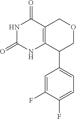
N1C(=O)NC2=C(C1=O)COCC2C1=CC=C(F)C(F)=C1
